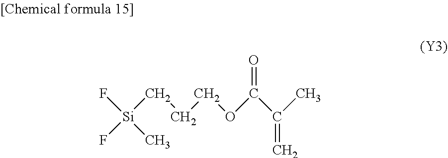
F[Si](C)(CCCOC(C(C)=C)=O)F
